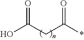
OC(CC(*)=O)=O
